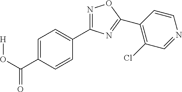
[H]OC(=O)C1=CC=C(C2=NOC(C3=C(Cl)C=NC=C3)=N2)C=C1
